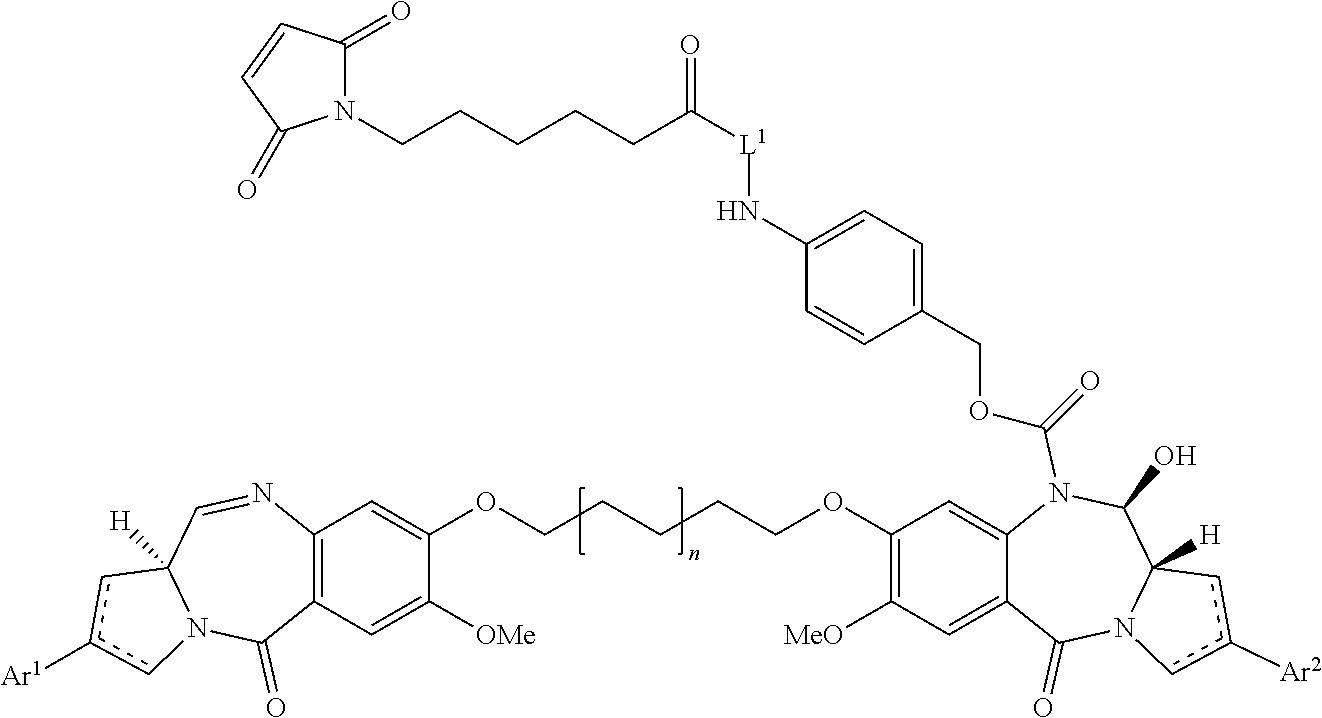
C12=C(C=C(OCCCCCOC3=C([MeO])C=C4C(=C3)N(C(OCC3=CC=C(N[L1]C(CCCCCN5C(=O)C=CC5=O)=O)C=C3)=O)C(O)C3([H])N(C4=O)cc([Ar2])c3)C([OMe])=C1)N=CC1([H])N(C2=O)cc([Ar1])c1
